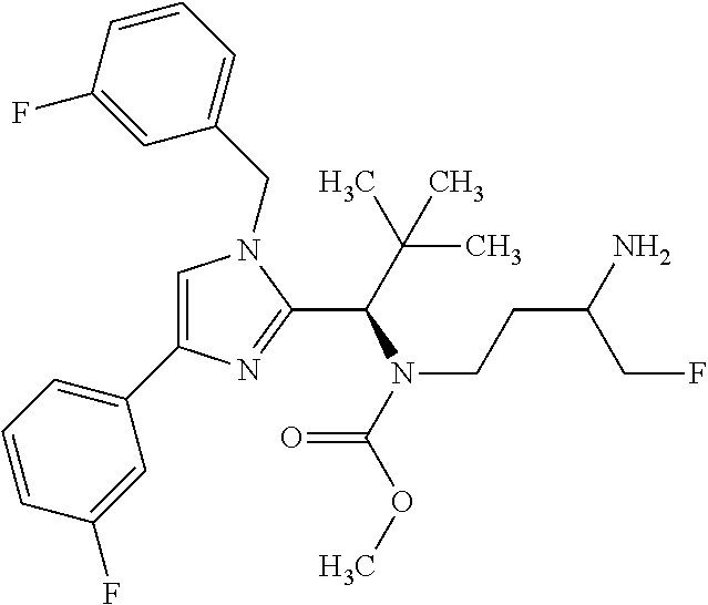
C1=C(C2=CC=CC(F)=C2)N=C(C(N(CCC(CF)N)C(=O)OC)C(C)(C)C)N1CC1=CC=CC(F)=C1
